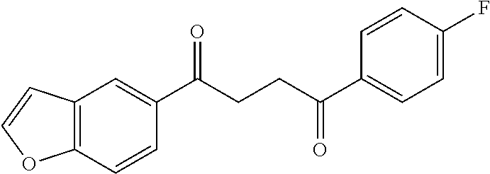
C12=C(C=CC(C(CCC(C3=CC=C(F)C=C3)=O)=O)=C1)OC=C2
